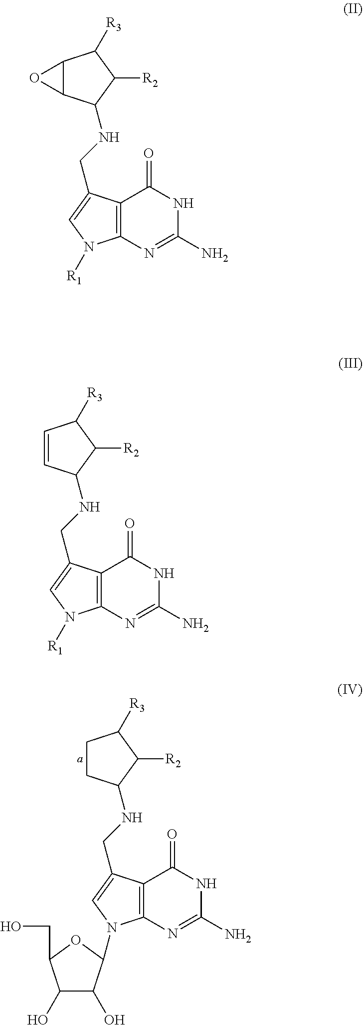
N1C(=O)C2=C(N=C1N)N(C1C(O)C(O)C(CO)O1)C=C2CNC1CCC([R3])C1[R2].N1C(=O)C2=C(N=C1N)N([R1])C=C2CNC1C2C(C([R3])C1[R2])O2.N1C(=O)C2=C(N=C1N)N([R1])C=C2CNC1C=CC([R3])C1[R2]
